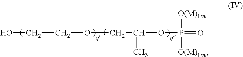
C(OP(=O)([O(M)1/m])[O(M)1/m])(COCCO)C
